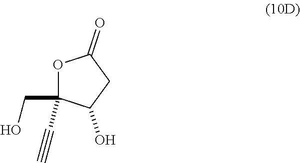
C1(=O)OC(CO)(C#C)C(O)C1
